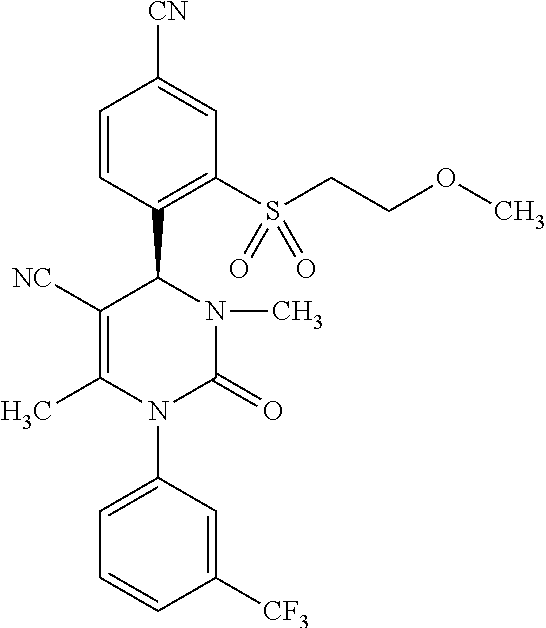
C1(C2C([NC])=C(C)N(C3=CC=CC([CF3])=C3)C(=O)N2C)=C(S(CCOC)(=O)=O)C=C([CN])C=C1
